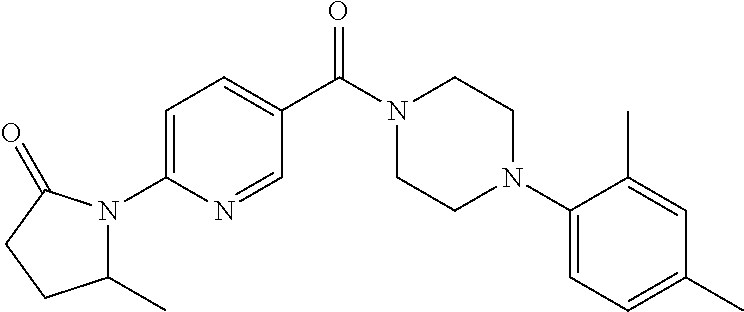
C1(C)N(C2=CC=C(C(N3CCN(C4=CC=C(C)C=C4C)CC3)=O)C=N2)C(=O)CC1
